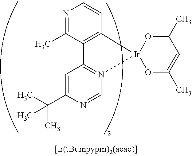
N1=C(C)C2=C(C=C1)[Ir]1(N3=C2C=C(C(C)(C)C)N=C3)OC(C)=CC(C)=O1
